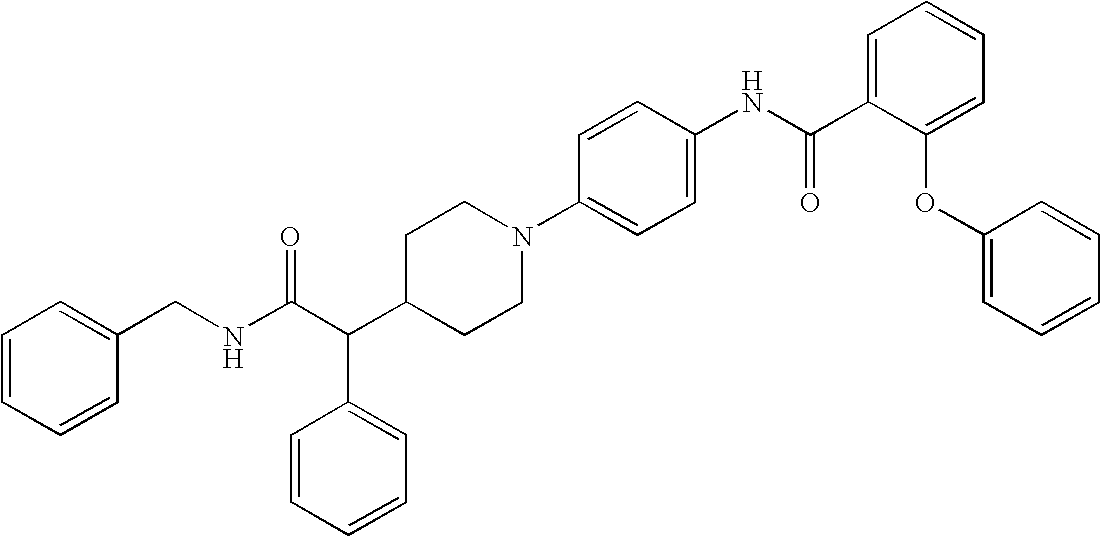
C1(CNC(C(C2CCN(C3=CC=C(NC(C4=CC=CC=C4OC4=CC=CC=C4)=O)C=C3)CC2)C2=CC=CC=C2)=O)=CC=CC=C1
